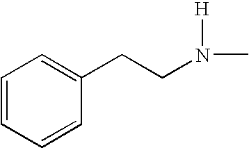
C(N([H])C)CC1=CC=CC=C1
